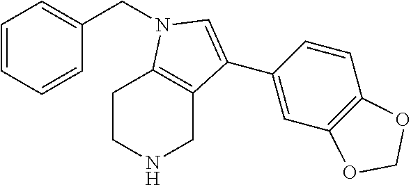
C1=CC=CC(CN2C3=C(CNCC3)C(C3=CC4=C(C=C3)OCO4)=C2)=C1
